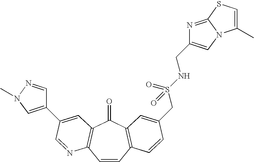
C1=CC2=C(C(=O)C3=C1N=CC(C1=CN(C)N=C1)=C3)C=C(CS(NCC1=CN3C(=N1)SC=C3C)(=O)=O)C=C2
